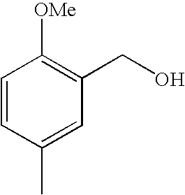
C1=CC(C)=CC(CO)=C1[OMe]
